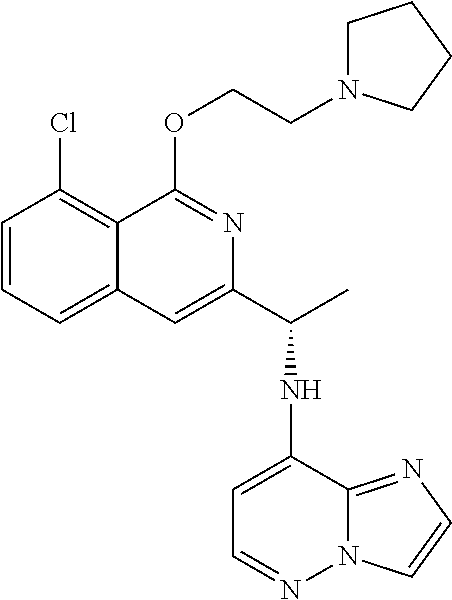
C1=CC=C2C(=C1Cl)C(OCCN1CCCC1)=NC(C(C)NC1=CC=NN3C1=NC=C3)=C2
